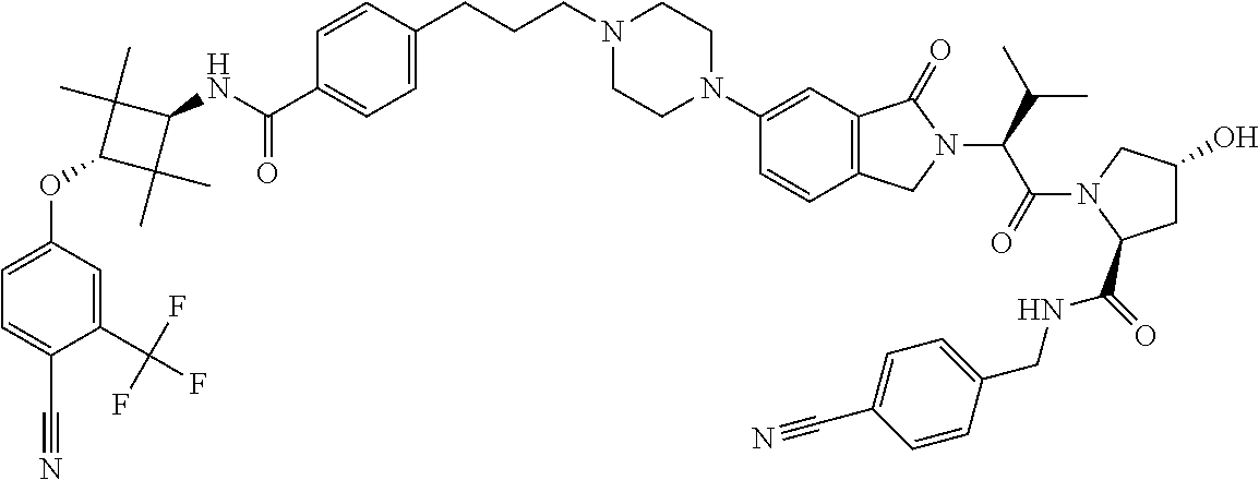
C1=CC(CCCN2CCN(C3=CC4=C(C=C3)CN(C(C(C)C)C(=O)N3C(C(=O)NCC5=CC=C(C#N)C=C5)CC(O)C3)C4=O)CC2)=CC=C1C(NC1C(C)(C)C(OC2=CC=C(C#N)C(C(F)(F)F)=C2)C1(C)C)=O
